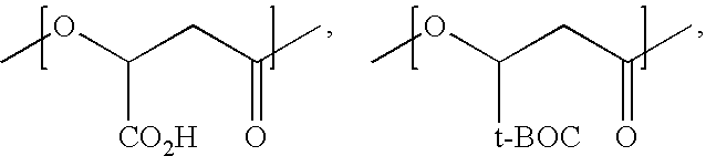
COC(CC(C)=O)[CO2H].COC(CC(C)=O)[t-BOC]
